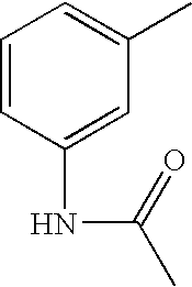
C1=CC(NC(=O)C)=CC(C)=C1
